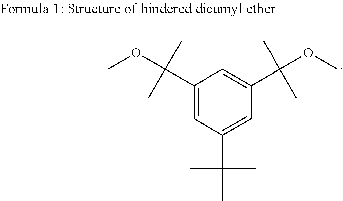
C1(C(C)(C)OC)=CC(C(C)(C)C)=CC(C(C)(C)OC)=C1
